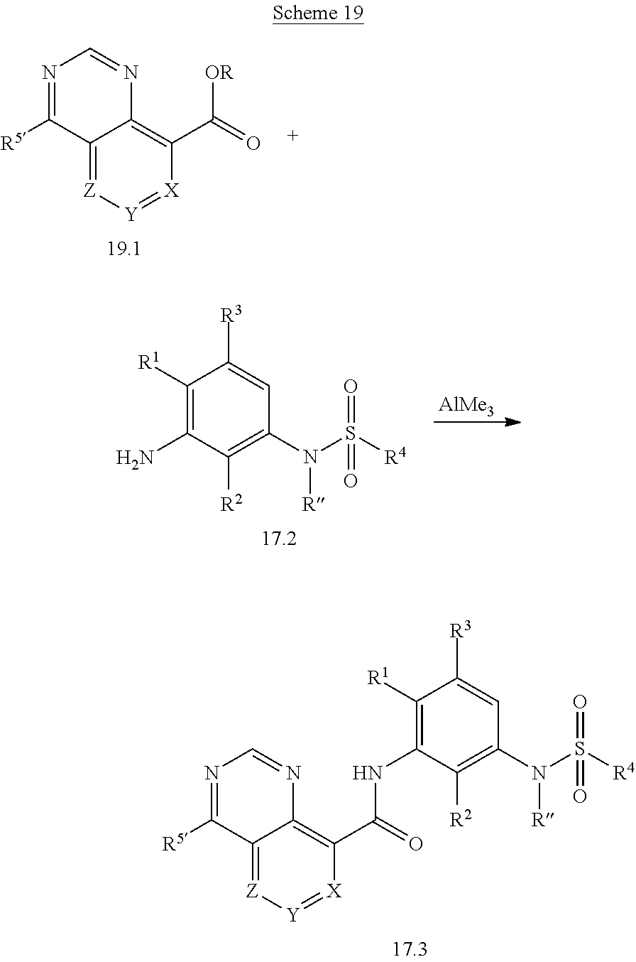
C12=[Z][Y]=[X]C(C(=O)[OR])=C1N=CN=C2[R5].C12=[Z][Y]=[X]C(C(=O)NC3=C([R1])C([R3])=CC(N(S([R4])(=O)=O)[R])=C3[R2])=C1N=CN=C2[R5].C1([R1])=C(N)C([R2])=C(N(S([R4])(=O)=O)[R])C=C1[R3].[AlMe3]
